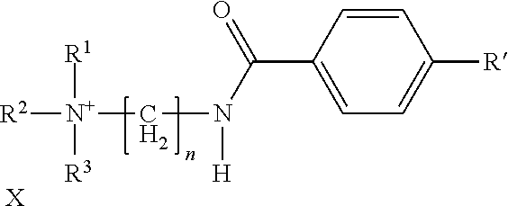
[R2][N+]([R1])([R3])CN(C(C1=CC=C([R])C=C1)=O)[H].[X]
